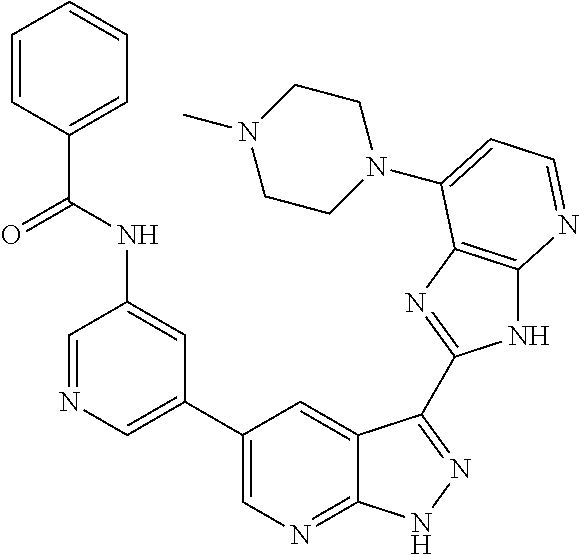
C1=NC=C(C2=CN=C3C(=C2)C(C2=NC4=C(N2)N=CC=C4N2CCN(C)CC2)=NN3)C=C1NC(C1=CC=CC=C1)=O
